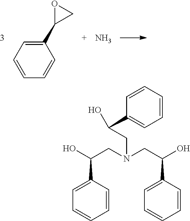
C1(C2CO2)=CC=CC=C1.N.OC(CN(CC(O)C1=CC=CC=C1)CC(O)C1=CC=CC=C1)C1=CC=CC=C1
